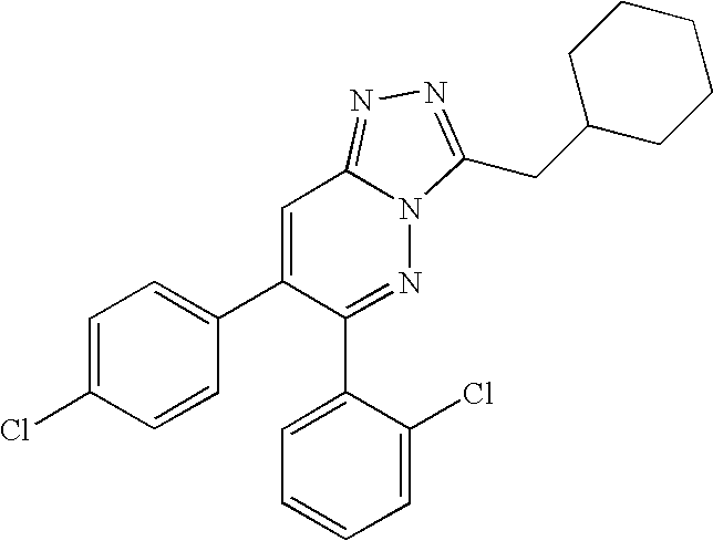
C1=C(Cl)C=CC(C2=CC3=NN=C(CC4CCCCC4)N3N=C2C2=CC=CC=C2Cl)=C1
